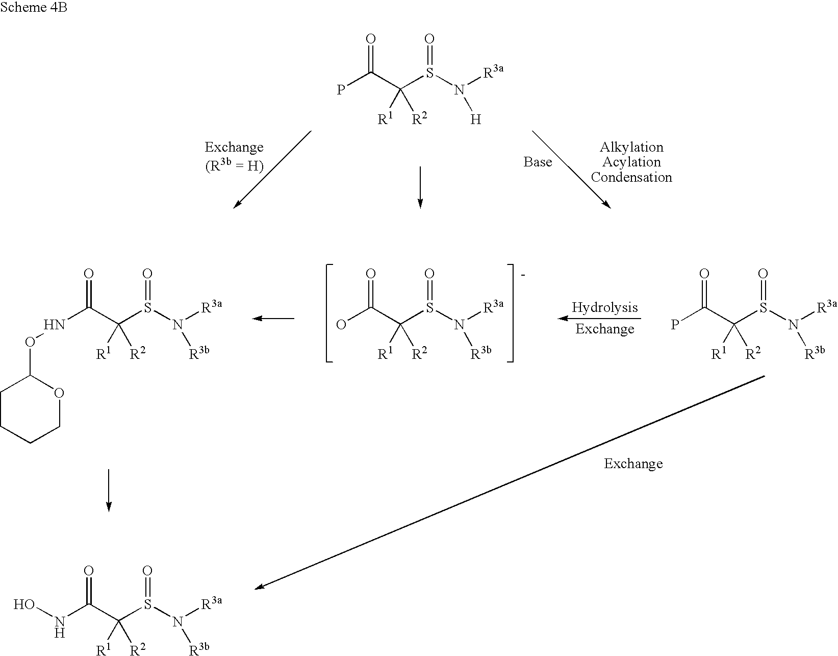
O=C(C(S(N([H])[R3a])=O)([R1])[R2])P.O=C(C(S(N([R3b])[R3a])=O)([R1])[R2])O.[-].O=C(C(S(N([R3b])[R3a])=O)([R1])[R2])P.O=C(C(S(N([R3b])[R3a])=O)([R1])[R2])NOC1CCCCO1.O=C(C(S(N([R3b])[R3a])=O)([R1])[R2])NO
